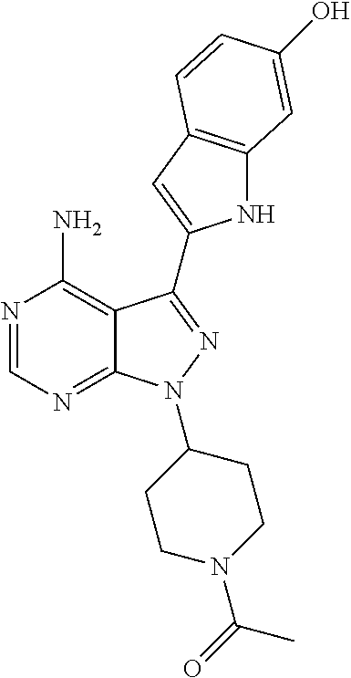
N1=CN=C2C(=C1N)C(C1=CC3=C(N1)C=C(O)C=C3)=NN2C1CCN(C(=O)C)CC1
